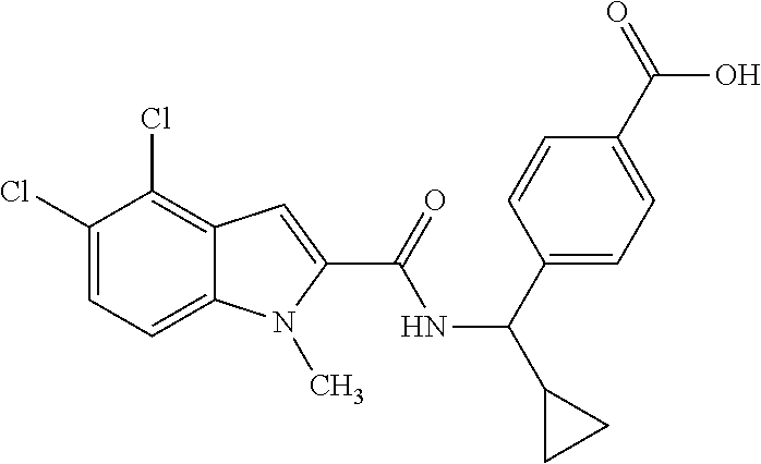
C1(Cl)=CC=C2C(=C1Cl)C=C(C(=O)NC(C1CC1)C1=CC=C(C(=O)O)C=C1)N2C
